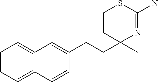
C1(CCC2(C)N=C(N)SCC2)=CC2=CC=CC=C2C=C1
